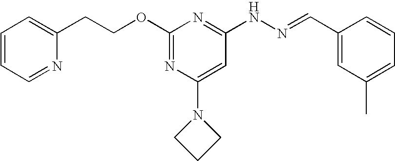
C1(OCCC2=CC=CC=N2)=NC(N2CCC2)=CC(NN=CC2=CC(C)=CC=C2)=N1
